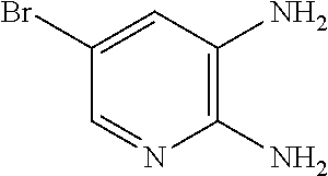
C1(Br)=CC(N)=C(N)N=C1
